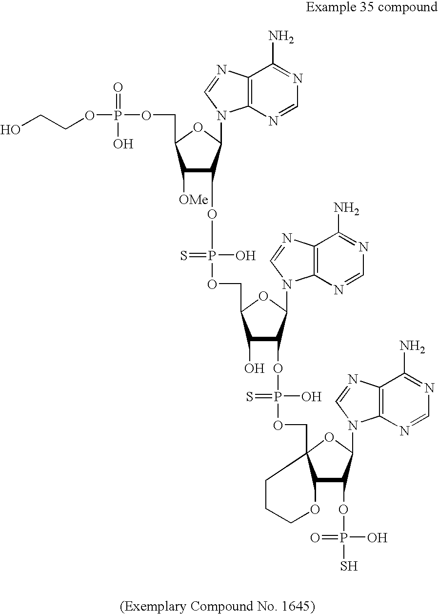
OCCOP(OCC1C([OMe])C(OP(O)(=S)OCC2C(O)C(OP(O)(=S)OCC34C(C(OP(S)(O)=O)C(N5C6=C(N=C5)C(N)=NC=N6)O3)OCCC4)C(N3C4=C(N=C3)C(N)=NC=N4)O2)C(N2C3=C(N=C2)C(N)=NC=N3)O1)(=O)O
